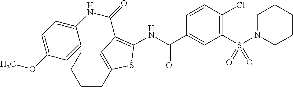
C1CC2=C(CC1)C(C(=O)NC1=CC=C(OC)C=C1)=C(NC(C1=CC(S(N3CCCCC3)(=O)=O)=C(Cl)C=C1)=O)S2
